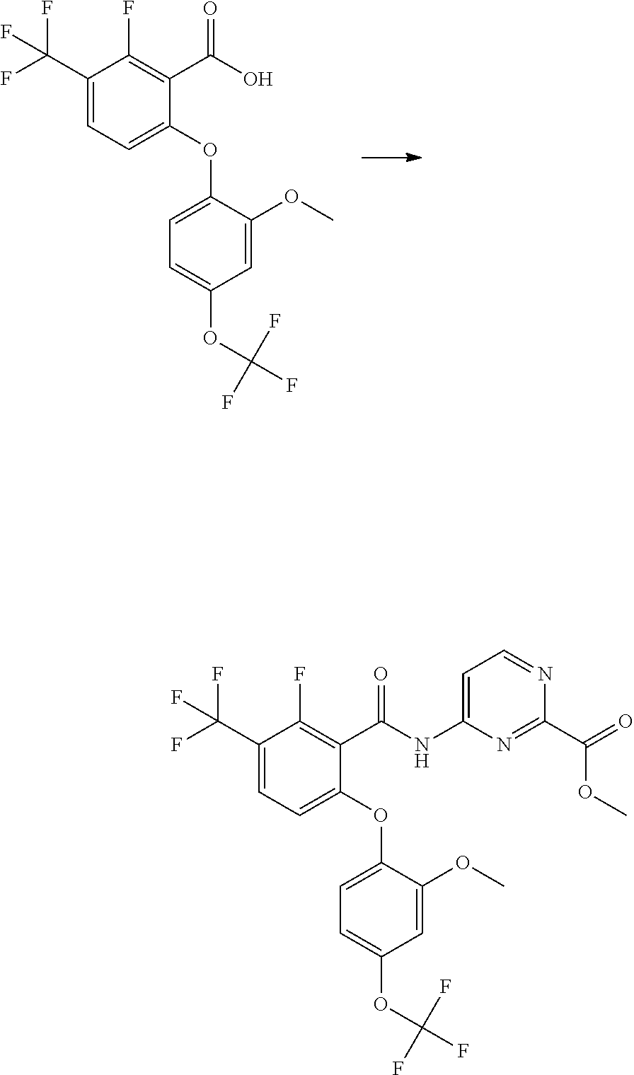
C1(C(F)(F)F)=CC=C(OC2=CC=C(OC(F)(F)F)C=C2OC)C(C(O)=O)=C1F.C1(C(F)(F)F)=CC=C(OC2=CC=C(OC(F)(F)F)C=C2OC)C(C(NC2=CC=NC(C(=O)OC)=N2)=O)=C1F
